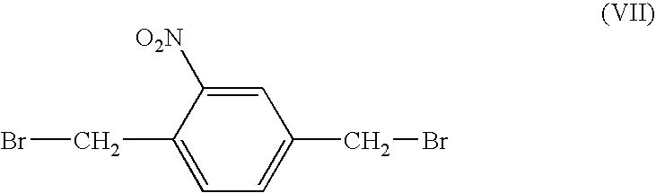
C1=C([O2N])C(CBr)=CC=C1CBr
